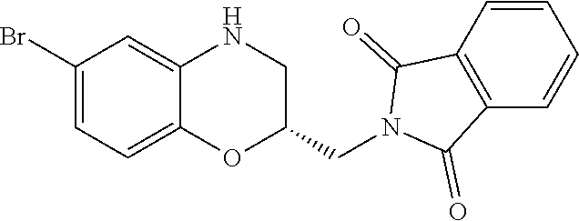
C1(Br)=CC=C2C(=C1)NCC(CN1C(=O)C3=C(C1=O)C=CC=C3)O2
